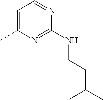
C1=C(C)N=C(NCCC(C)C)N=C1
